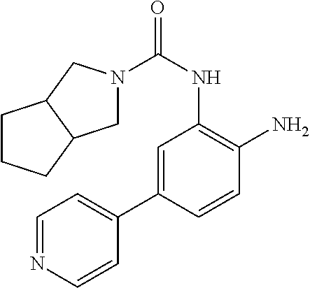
C1=C(C2=CC=NC=C2)C=CC(N)=C1NC(=O)N1CC2C(C1)CCC2
